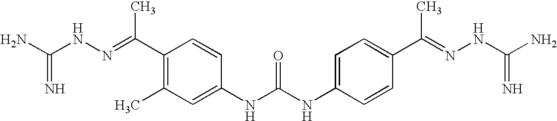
C1(C(=NNC(N)=N)C)=C(C)C=C(NC(NC2=CC=C(C(=NNC(N)=N)C)C=C2)=O)C=C1
